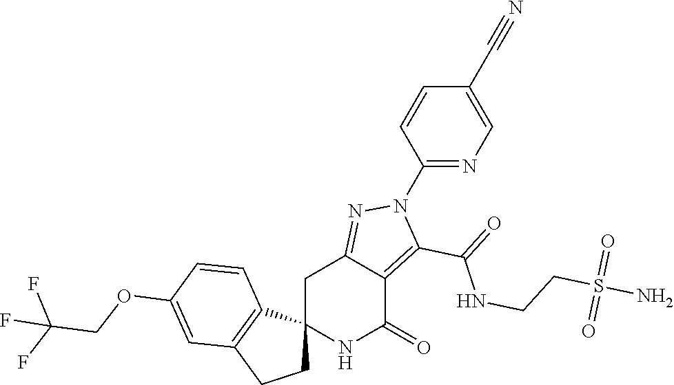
C12(NC(=O)C3=C(C(=O)NCCS(N)(=O)=O)N(C4=NC=C(C#N)C=C4)N=C3C1)CCC1=C2C=CC(OCC(F)(F)F)=C1
